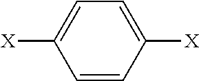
C1=CC([X])=CC=C1[X]
